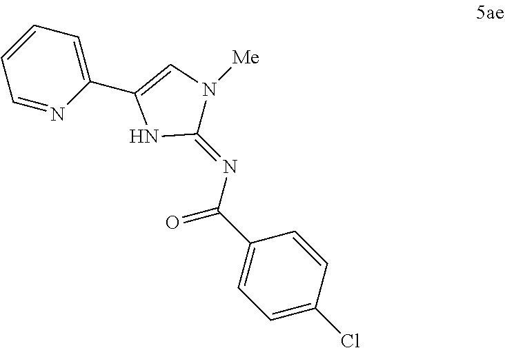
C1=CC=C(C2=CN([Me])C(=NC(C3=CC=C(Cl)C=C3)=O)N2)N=C1
